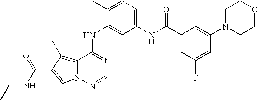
CCNC(=O)C1=CN2C(=C1C)C(NC1=CC(NC(C3=CC(F)=CC(N4CCOCC4)=C3)=O)=CC=C1C)=NC=N2
